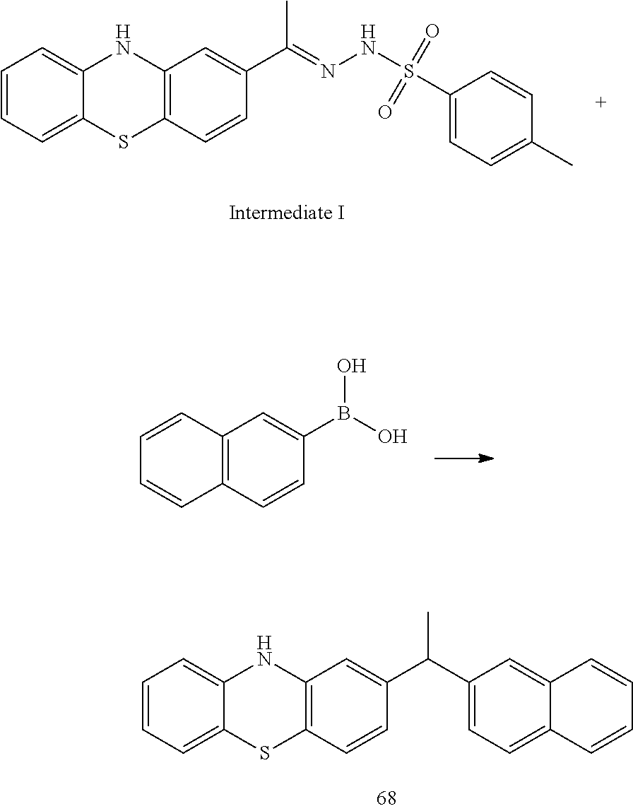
C1=CC=C2C(=C1)NC1=C(S2)C=CC(C(=NNS(=O)(=O)C2=CC=C(C)C=C2)C)=C1.C1(B(O)O)=CC2=C(C=C1)C=CC=C2.C1=CC=C2C(=C1)NC1=C(S2)C=CC(C(C2=CC=C3C(=C2)C=CC=C3)C)=C1
